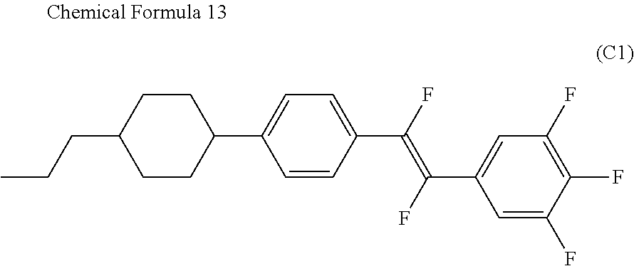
CCCC1CCC(C2=CC=C(C(F)=C(F)C3=CC(F)=C(F)C(F)=C3)C=C2)CC1
